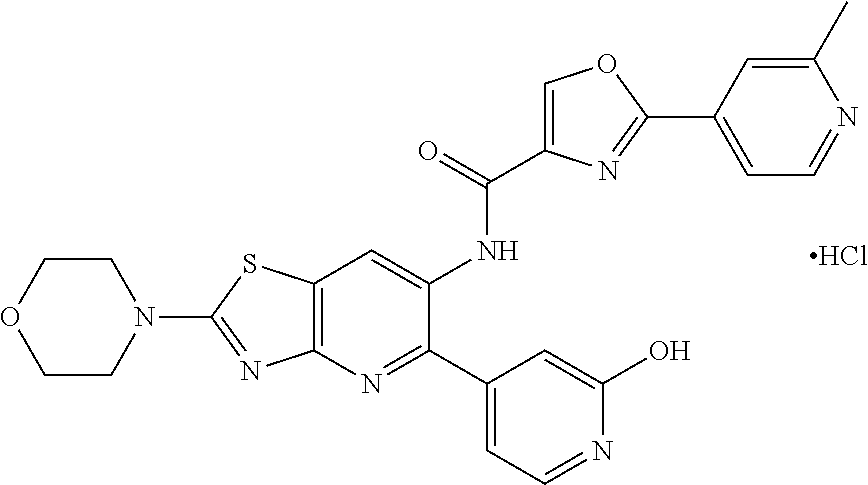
C12=C(N=C(C3=CC=NC(O)=C3)C(NC(C3=COC(C4=CC=NC(C)=C4)=N3)=O)=C1)N=C(N1CCOCC1)S2.Cl
